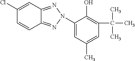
C12=NN(C3=CC(C)=CC(C(C)(C)C)=C3O)N=C1C=C(Cl)C=C2
